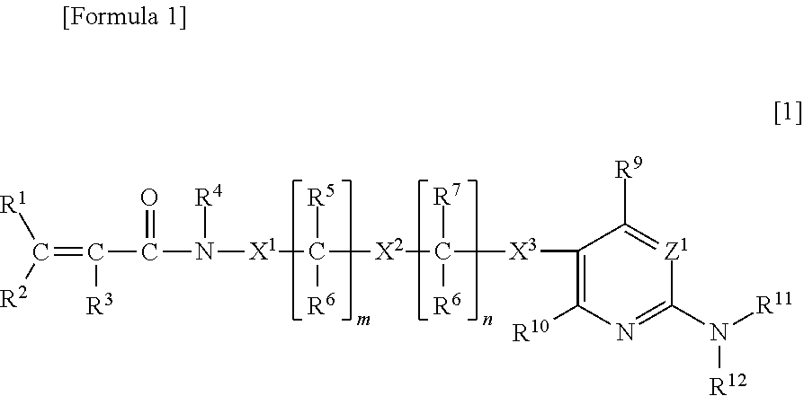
C1([X3]C([R6])([R7])[X2]C([R6])([R5])[X1]N([R4])C(=O)C([R3])=C([R2])[R1])=C([R10])N=C(N([R11])[R12])[Z1]=C1[R9]
